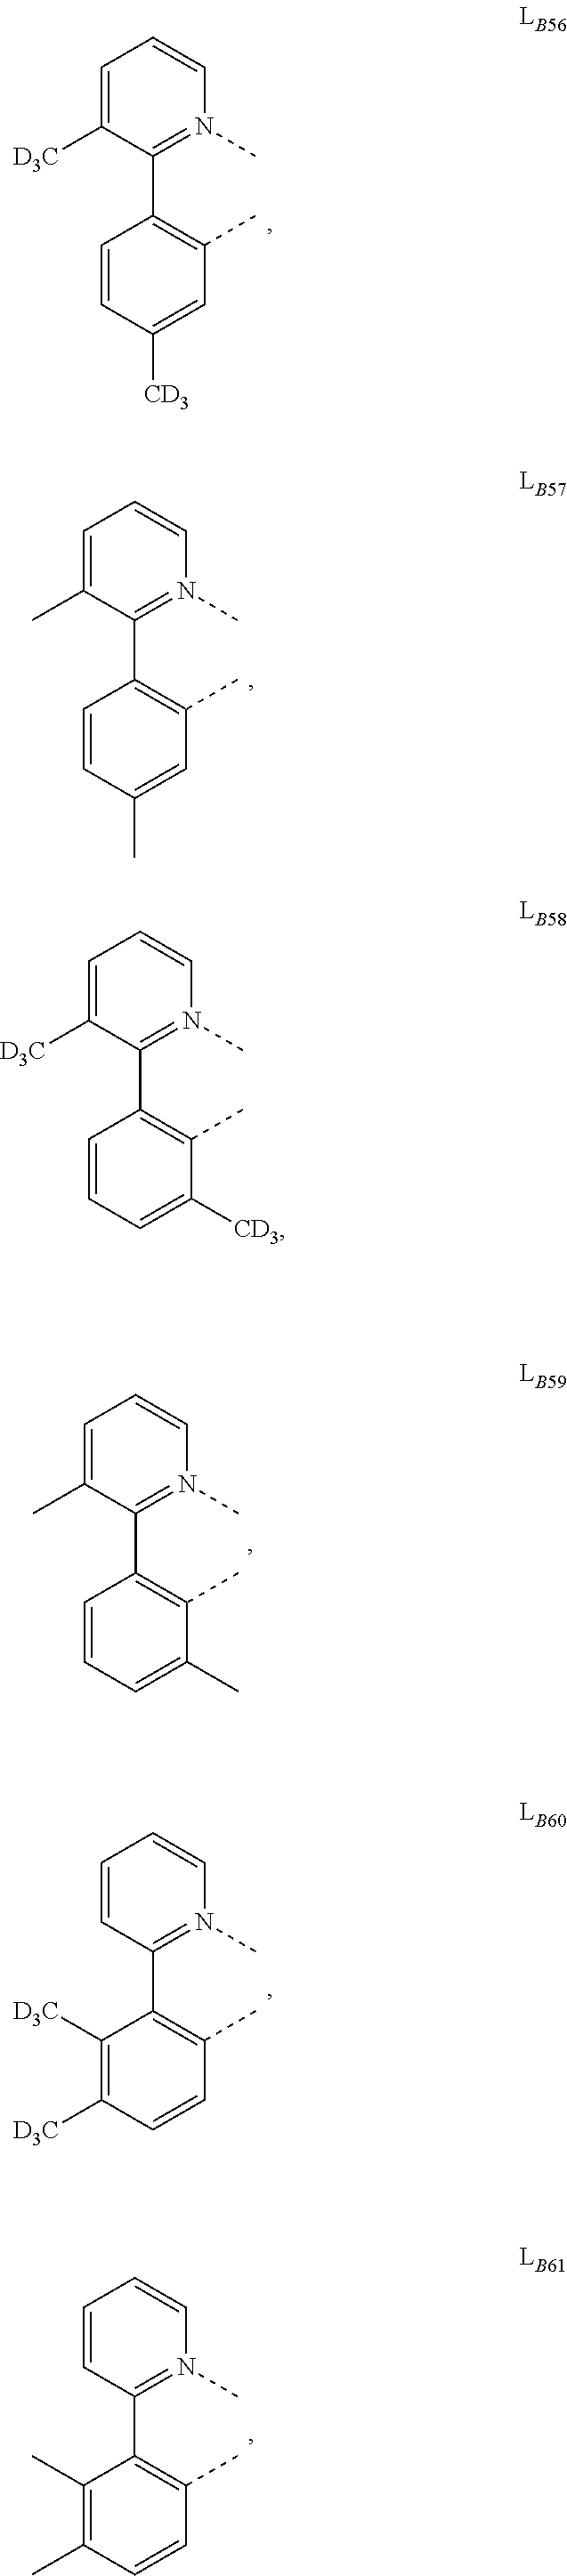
C1(C)=CC(C)=C(C2=N(C)C=CC=C2C)C=C1.C1=C(C)C(C)=C(C2=N(C)C=CC=C2C)C=C1.C1=CC(C)=C(C2=N(C)C=CC=C2)C([D3C])=C1[D3C].C1=CC(C)=C(C2=N(C)C=CC=C2)C(C)=C1C.C1([CD3])=CC(C)=C(C2=N(C)C=CC=C2[D3C])C=C1.C1=C([CD3])C(C)=C(C2=N(C)C=CC=C2[D3C])C=C1
